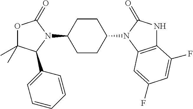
O1C(C)(C)C(C2=CC=CC=C2)N(C2CCC(N3C(=O)NC4=C3C=C(F)C=C4F)CC2)C1=O
